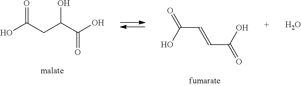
OC(CC(C(O)=O)O)=O.C(C=CC(=O)O)(O)=O.O
